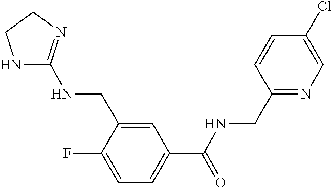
C1(CNC2=NCCN2)=CC(C(NCC2=NC=C(Cl)C=C2)=O)=CC=C1F
